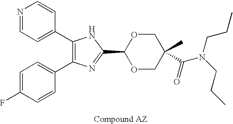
C1(C2=CC=NC=C2)=C(C2=CC=C(F)C=C2)N=C(C2OCC(C)(C(N(CCC)CCC)=O)CO2)N1
